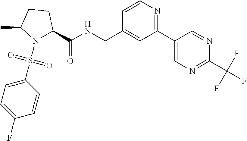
C1=CC(CNC(C2N(S(C3=CC=C(F)C=C3)(=O)=O)C(C)CC2)=O)=CC(C2=CN=C(C(F)(F)F)N=C2)=N1
